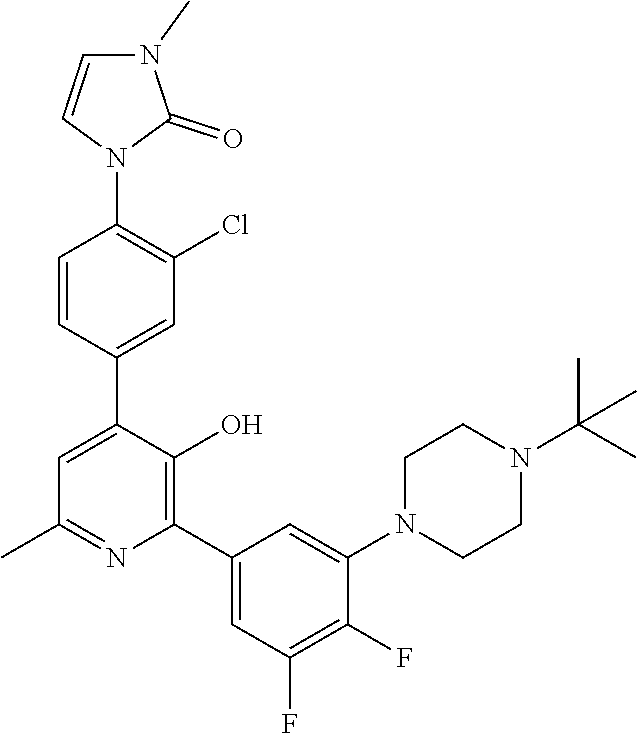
C1=CC(C2=CC(C)=NC(C3=CC(F)=C(F)C(N4CCN(C(C)(C)C)CC4)=C3)=C2O)=CC(Cl)=C1N1C(=O)N(C)C=C1
